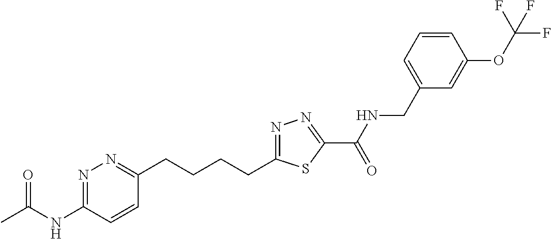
C1(CCCCC2=NN=C(C(=O)NCC3=CC=CC(OC(F)(F)F)=C3)S2)=NN=C(NC(C)=O)C=C1
